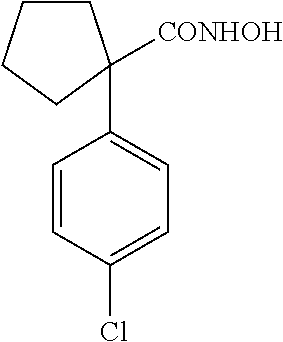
C1=CC(Cl)=CC=C1C1([CONHOH])CCCC1
